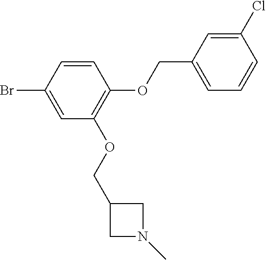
C1=CC(Br)=CC(OCC2CN(C)C2)=C1OCC1=CC=CC(Cl)=C1
